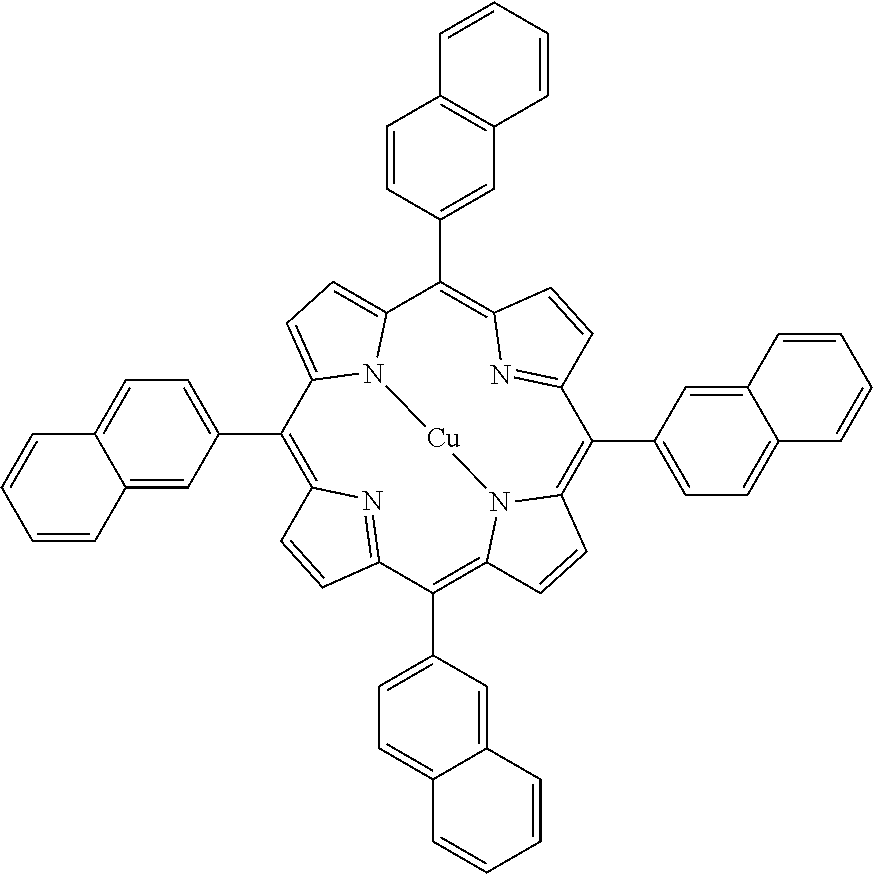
C1(C2=CC=C3C(=C2)C=CC=C3)=C2N=C(C(C3=CC=C4C(=C3)C=CC=C4)=C3N4C(=C(C5=CC=C6C(=C5)C=CC=C6)C5=NC(=C(C6=CC7=C(C=C6)C=CC=C7)C6=CC=C1N6[Cu]4)C=C5)C=C3)C=C2
